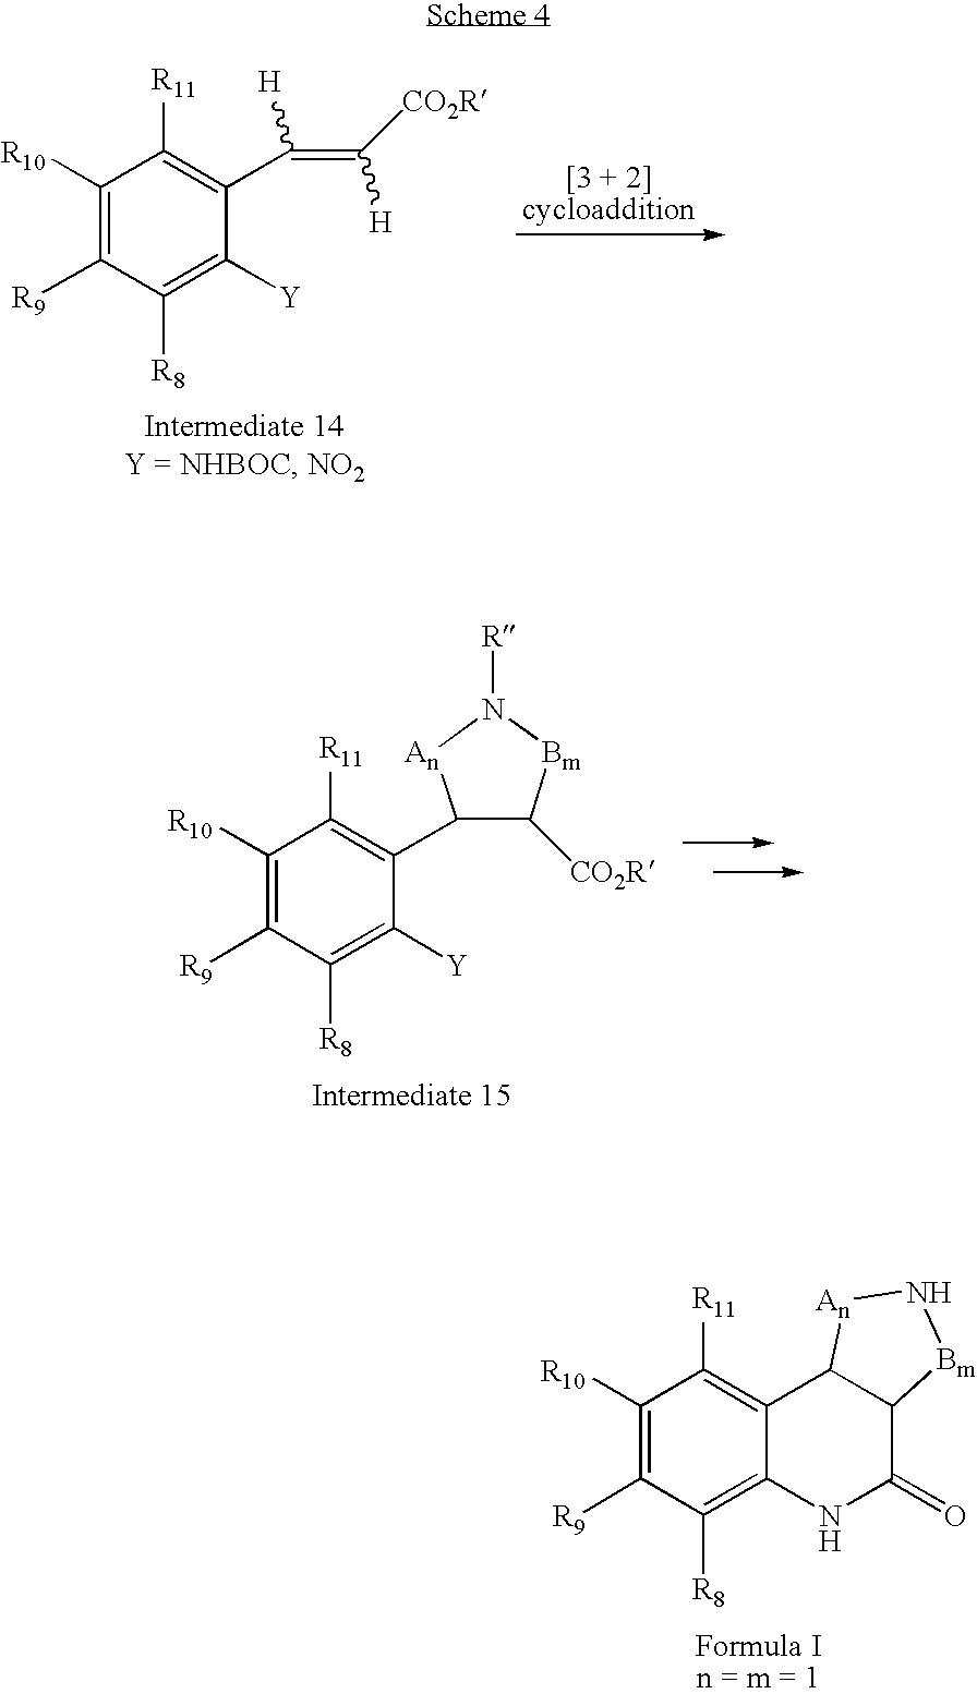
C1([R10])=C([R9])C([R8])=C([Y])C(C(=C([CO2R])[H])[H])=C1[R11].C1([R10])=C([R9])C([R8])=C([Y])C(C2C([CO2R])[Bm]N([R])[An]2)=C1[R11].C1([R10])=C([R9])C([R8])=C2C(=C1[R11])C1C(C(=O)N2)[Bm]N[An]1
